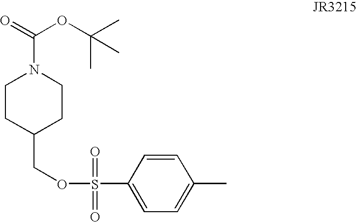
C1CC(COS(C2=CC=C(C)C=C2)(=O)=O)CCN1C(OC(C)(C)C)=O
